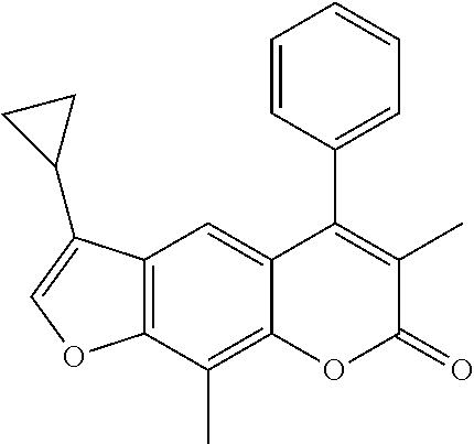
C12=C(C(C)=C3C(=C1)C(C1=CC=CC=C1)=C(C)C(=O)O3)OC=C2C1CC1
